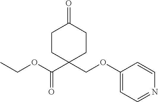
CCOC(C1(COC2=CC=NC=C2)CCC(=O)CC1)=O
